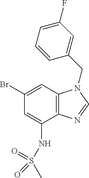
C1=C(NS(C)(=O)=O)C2=C(C=C1Br)N(CC1=CC(F)=CC=C1)C=N2
